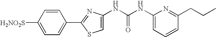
C1=CC([H2NO2S])=CC=C1C1=NC(NC(NC2=CC=CC(CCC)=N2)=O)=CS1
